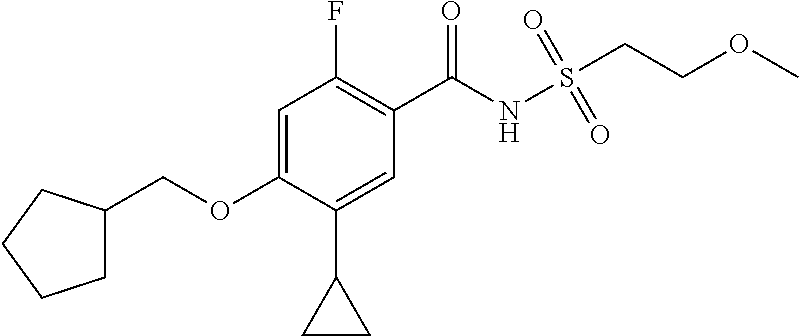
C1(F)=C(C(NS(=O)(=O)CCOC)=O)C=C(C2CC2)C(OCC2CCCC2)=C1
